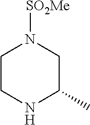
C1CNC(C)CN1[SO2Me]
